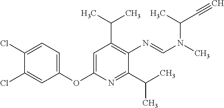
C1=C(OC2=CC(C(C)C)=C(N=CN(C)C(C#C)C)C(C(C)C)=N2)C=C(Cl)C(Cl)=C1
